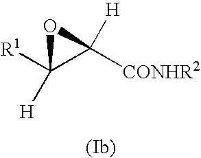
[R1]C1([H])C([CONHR2])([H])O1
